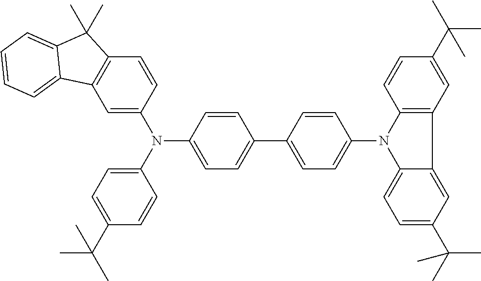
C1=C(N(C2=CC=C(C3=CC=C(N4C5=CC=C(C(C)(C)C)C=C5C5=C4C=CC(C(C)(C)C)=C5)C=C3)C=C2)C2=CC=C(C(C)(C)C)C=C2)C=CC2=C1C1=CC=CC=C1C2(C)C
